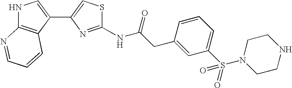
N1C2=C(C(C3=CSC(NC(CC4=CC(S(N5CCNCC5)(=O)=O)=CC=C4)=O)=N3)=C1)C=CC=N2
